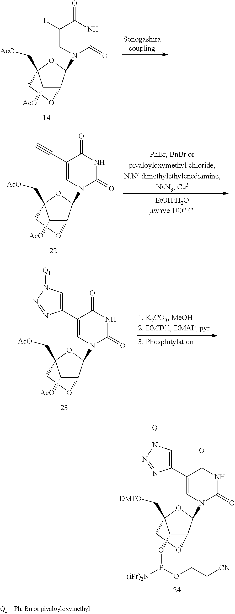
C(C12OC(N3C(=O)NC(=O)C(C4=CN([Q1])N=N4)=C3)C(OC1)C2OP([(iPr)2N])OCC[CN])[DMTO].C(C12OC(N3C(=O)NC(=O)C(I)=C3)C(OC1)C2[AcO])[AcO].C(C12OC(N3C(=O)NC(=O)C(C#C)=C3)C(OC1)C2[AcO])[AcO].C(C12OC(N3C(=O)NC(=O)C(C4=CN([Q1])N=N4)=C3)C(OC1)C2[AcO])[AcO]
